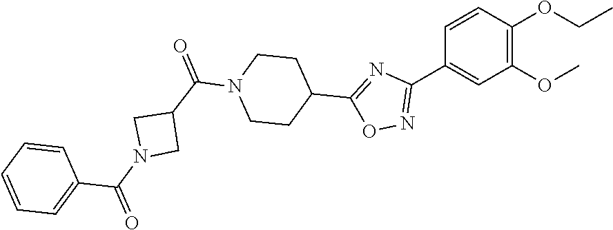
C1=CC(OCC)=C(OC)C=C1C1=NOC(C2CCN(C(=O)C3CN(C(=O)C4=CC=CC=C4)C3)CC2)=N1
